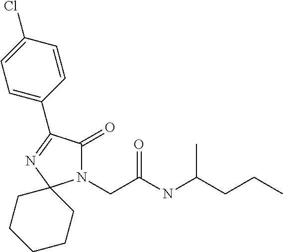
N1(CC(NC(CCC)C)=O)C(=O)C(C2=CC=C(Cl)C=C2)=NC12CCCCC2
